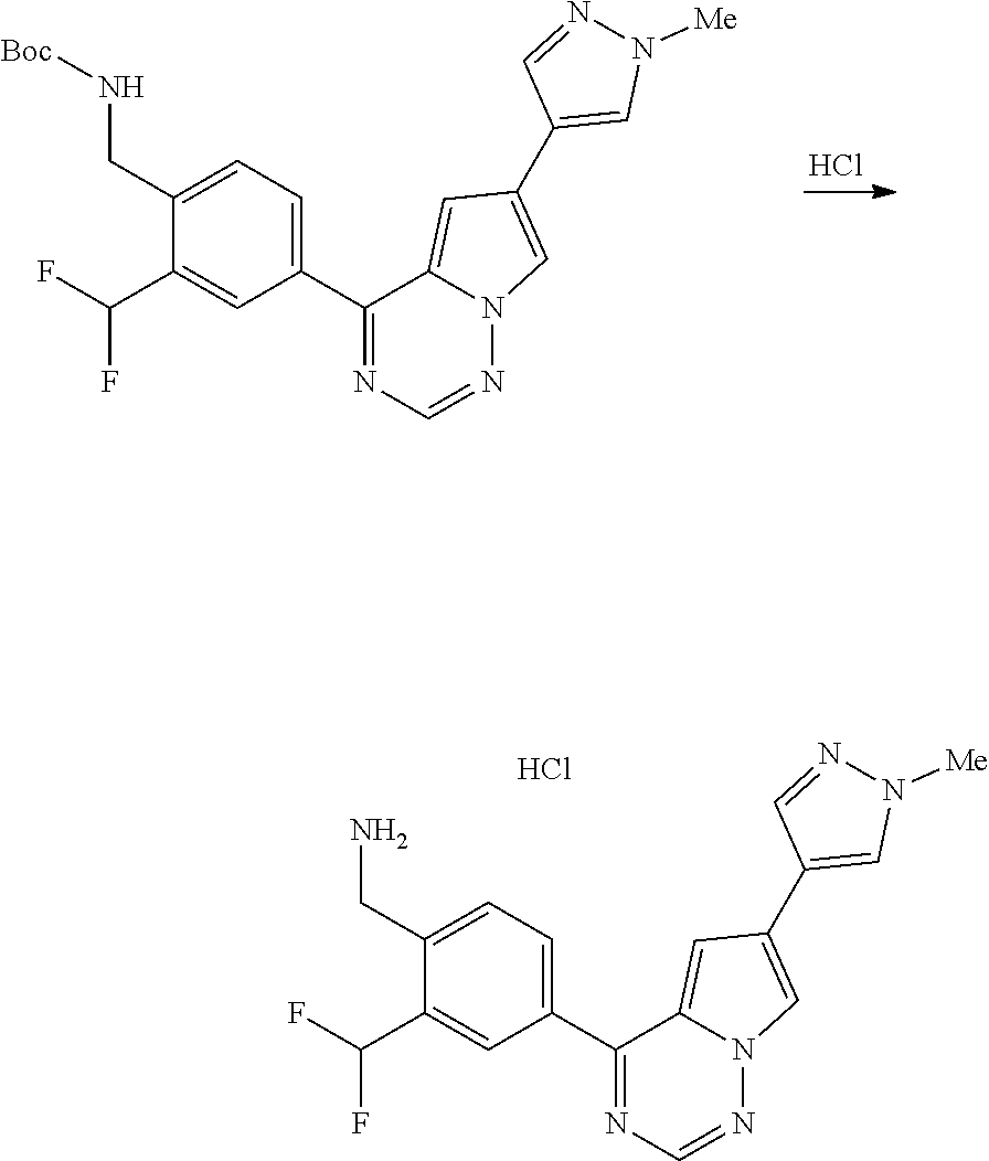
N12N=CN=C(C3=CC=C(CN)C(C(F)F)=C3)C1=CC(C1=CN([Me])N=C1)=C2.Cl.Cl.N12N=CN=C(C3=CC=C(CN[Boc])C(C(F)F)=C3)C1=CC(C1=CN([Me])N=C1)=C2
